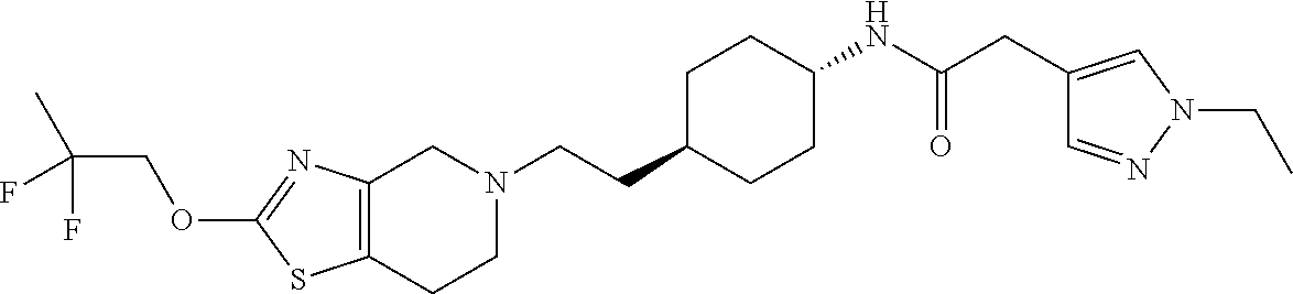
C12=C(CCN(CCC3CCC(NC(CC4=CN(CC)N=C4)=O)CC3)C1)SC(OCC(C)(F)F)=N2
